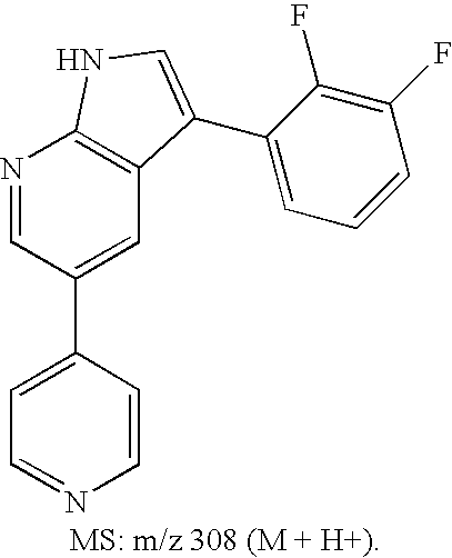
C1=C(C2=CC3=C(N=C2)NC=C3C2=CC=CC(F)=C2F)C=CN=C1
